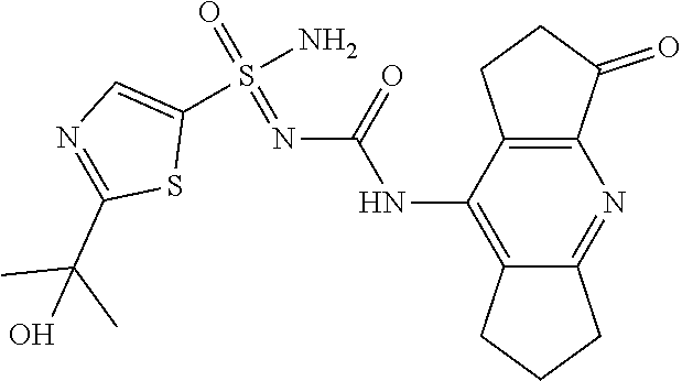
S(=O)(=NC(NC1=C2CCCC2=NC2=C1CCC2=O)=O)(N)C1=CN=C(C(C)(O)C)S1
